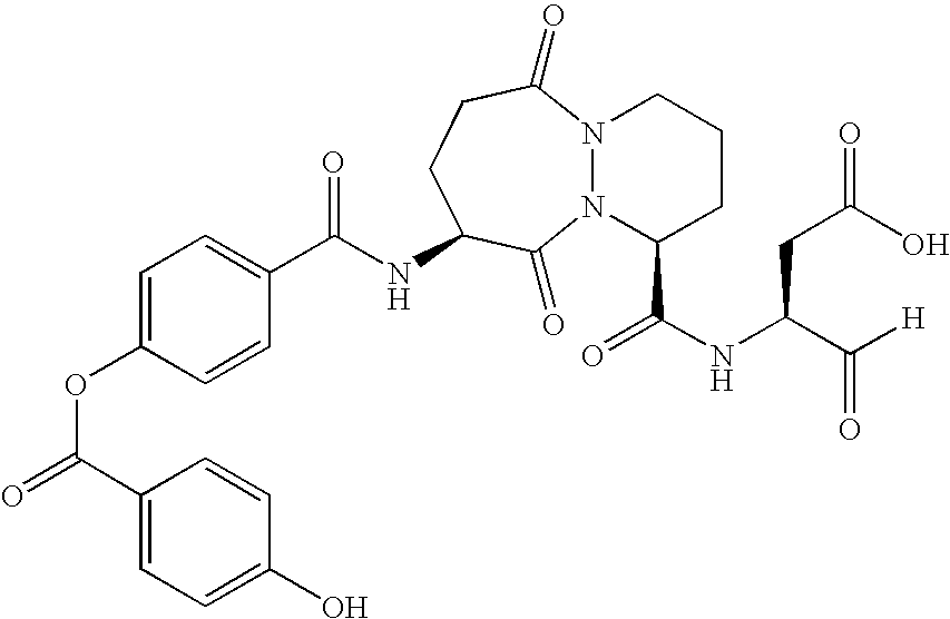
C(NC1CCC(=O)N2N(C1=O)C(C(NC(C([H])=O)CC(O)=O)=O)CCC2)(=O)C1=CC=C(OC(=O)C2=CC=C(O)C=C2)C=C1
